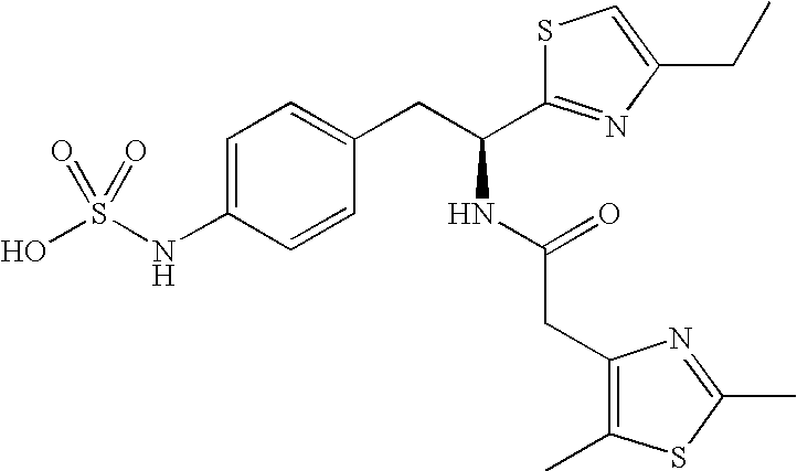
C1=C(NS(O)(=O)=O)C=CC(CC(NC(CC2=C(C)SC(C)=N2)=O)C2=NC(CC)=CS2)=C1
